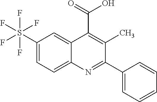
OC(=O)C1=C(C)C(C2=CC=CC=C2)=NC2=CC=C(S(F)(F)(F)(F)F)C=C21
